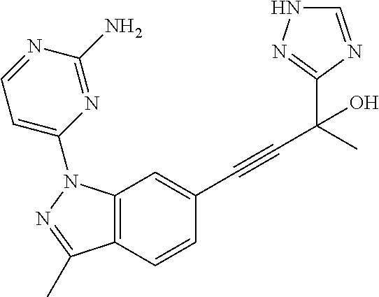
N1=CNN=C1C(C#CC1=CC2=C(C=C1)C(C)=NN2C1=CC=NC(N)=N1)(O)C
